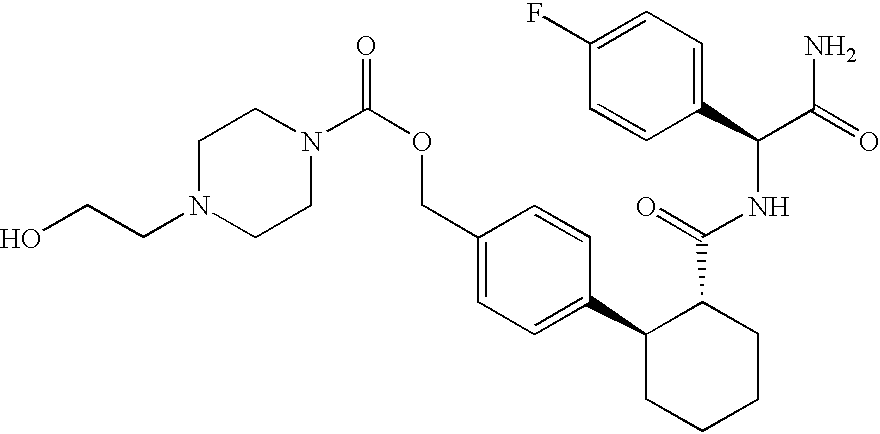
C1(COC(N2CCN(CCO)CC2)=O)=CC=C(C2C(C(NC(C(N)=O)C3=CC=C(F)C=C3)=O)CCCC2)C=C1
